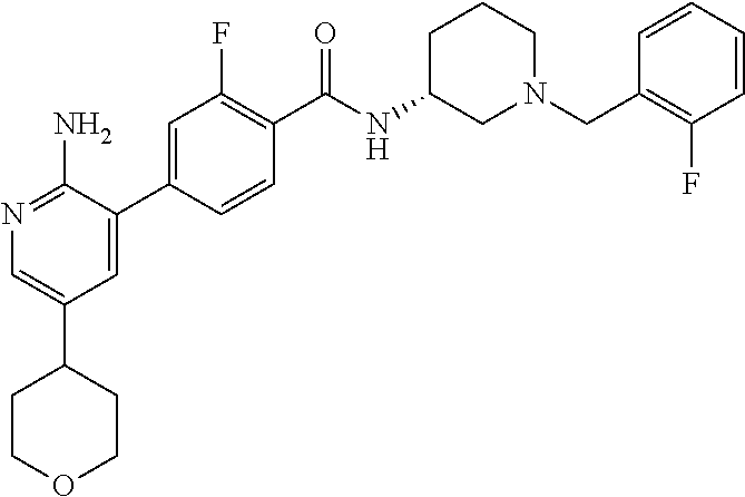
N1=C(N)C(C2=CC(F)=C(C(NC3CN(CC4=C(F)C=CC=C4)CCC3)=O)C=C2)=CC(C2CCOCC2)=C1
